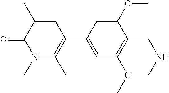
C1=C(C2=C(C)N(C)C(=O)C(C)=C2)C=C(OC)C(CNC)=C1OC
